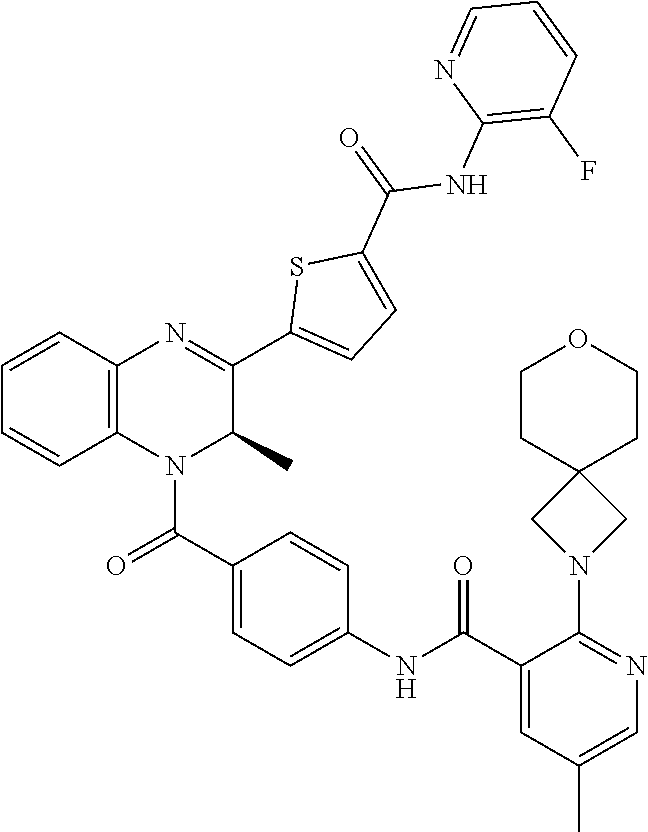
C1=C(C(NC2=CC=C(C(=O)N3C4=C(C=CC=C4)N=C(C4=CC=C(C(=O)NC5=C(F)C=CC=N5)S4)C3C)C=C2)=O)C(N2CC3(C2)CCOCC3)=NC=C1C
